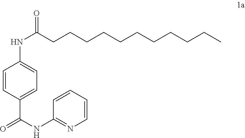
C1(C(NC2=NC=CC=C2)=O)=CC=C(NC(CCCCCCCCCCC)=O)C=C1
